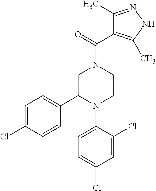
C1C(C2=CC=C(Cl)C=C2)N(C2=CC=C(Cl)C=C2Cl)CCN1C(=O)C1=C(C)NN=C1C
